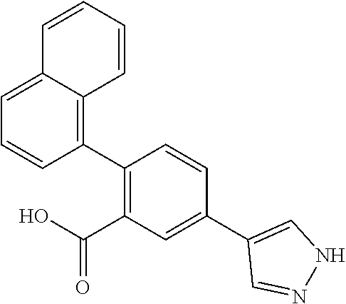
C1(C2=C(C(O)=O)C=C(C3=CNN=C3)C=C2)=C2C(=CC=C1)C=CC=C2
